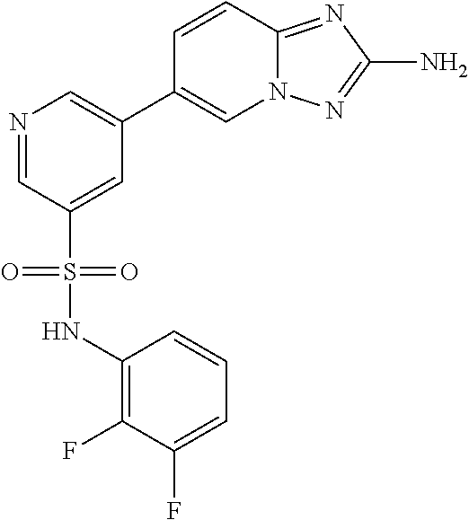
N1=CC(S(NC2=C(F)C(F)=CC=C2)(=O)=O)=CC(C2=CN3C(=NC(N)=N3)C=C2)=C1
